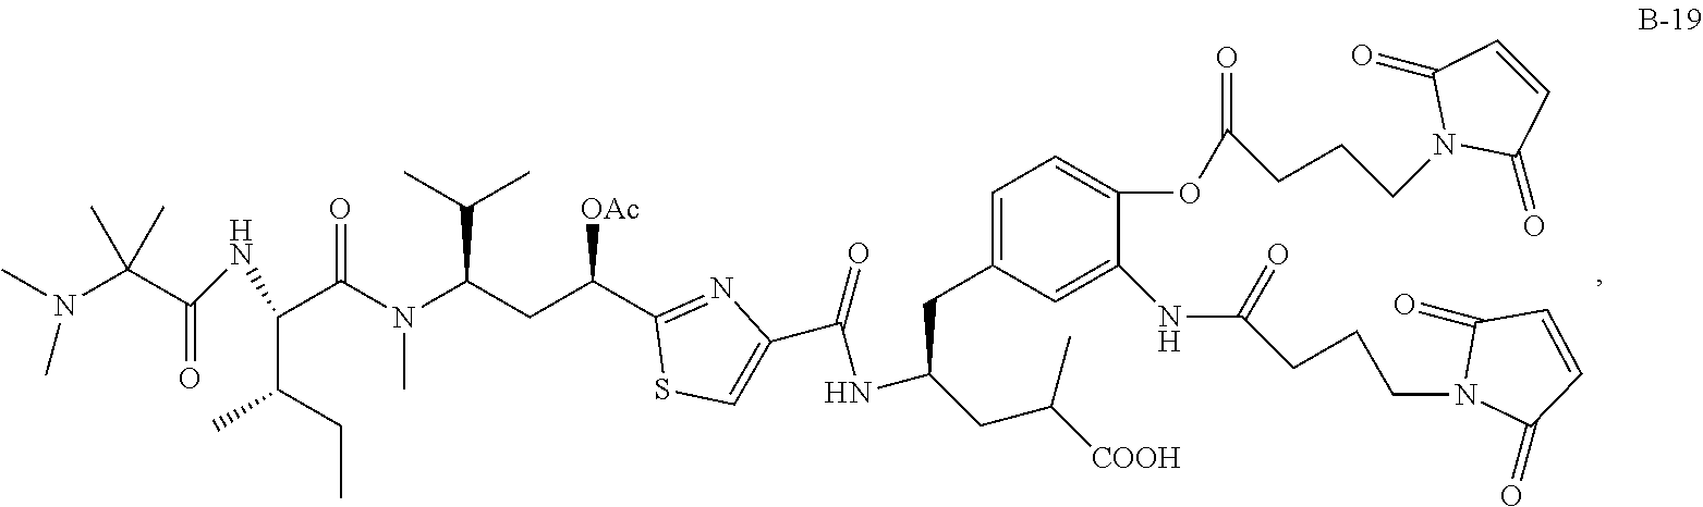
O=C(NC(C(N(C(CC(C1=NC(C(NC(CC([COOH])C)CC2=CC=C(OC(CCCN3C(=O)C=CC3=O)=O)C(NC(CCCN3C(=O)C=CC3=O)=O)=C2)=O)=CS1)[OAc])C(C)C)C)=O)C(C)CC)C(N(C)C)(C)C
